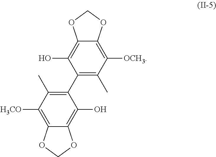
C1(O)=C2C(=C([OCH3])C(C)=C1C1=C(C)C([H3CO])=C3C(=C1O)OCO3)OCO2
